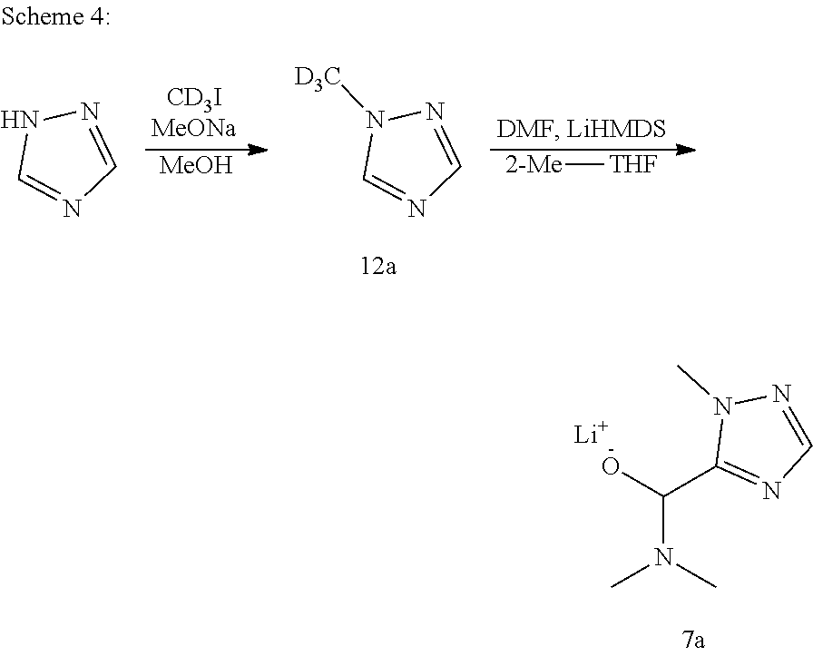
[Li].OC(C1=NC=NN1C)N(C)C.[MeOH].N1([D3C])C=NC=N1.[2-Me][THF].N1C=NC=N1
